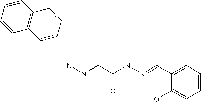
C1=CC=C(C=NNC(=O)C2=CC(C3=CC4=C(C=C3)C=CC=C4)=NN2)C(O)=C1
